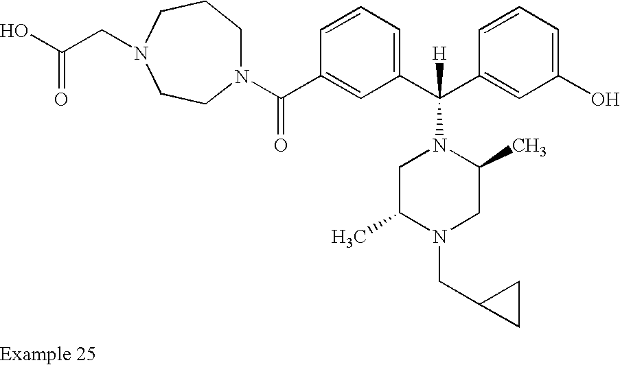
N1(C(C2=CC(C(C3=CC(O)=CC=C3)([H])N3CC(C)N(CC4CC4)CC3C)=CC=C2)=O)CCCN(CC(O)=O)CC1
